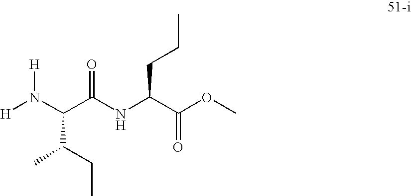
C(C(NC(C(OC)=O)CCC)=O)(C(C)CC)N([H])[H]
